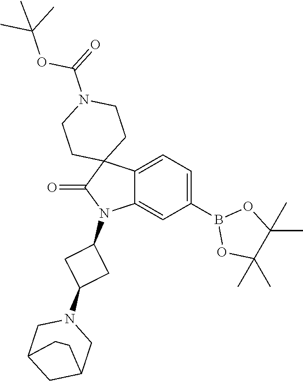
C12=CC=C(B3OC(C)(C)C(C)(C)O3)C=C1N(C1CC(N3CC4CC(C3)CC4)C1)C(=O)C21CCN(C(OC(C)(C)C)=O)CC1
